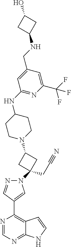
N1=CN=C2C(=C1C1=CN(C3(CC#N)CC(N4CCC(NC5=NC(C(F)(F)F)=CC(CNC6CC(O)C6)=C5)CC4)C3)N=C1)C=CN2
